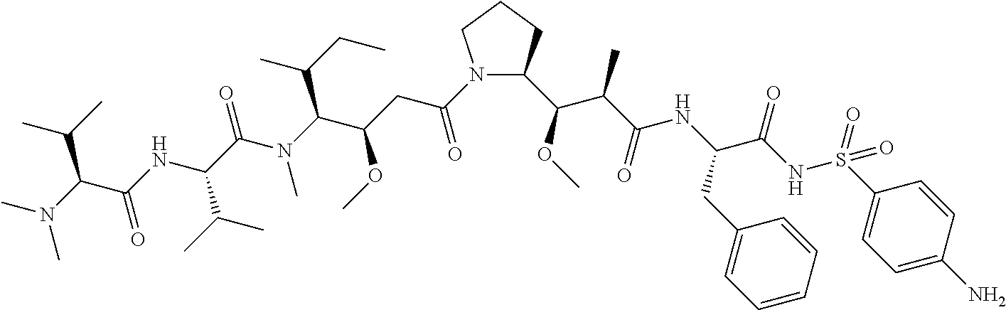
C1(C(OC)C(C(=O)NC(C(NS(=O)(=O)C2=CC=C(N)C=C2)=O)CC2=CC=CC=C2)C)N(C(CC(C(N(C(C(NC(C(N(C)C)C(C)C)=O)C(C)C)=O)C)C(CC)C)OC)=O)CCC1
